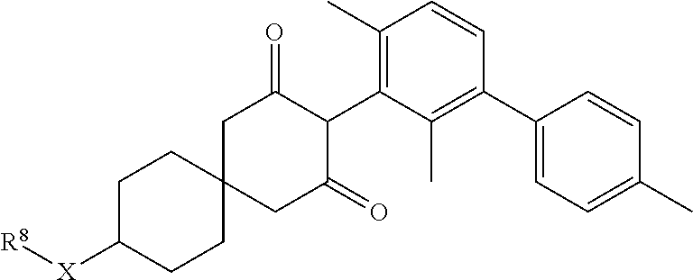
C1(C)=C(C2C(=O)CC3(CC2=O)CCC([X][R8])CC3)C(C)=C(C2=CC=C(C)C=C2)C=C1
